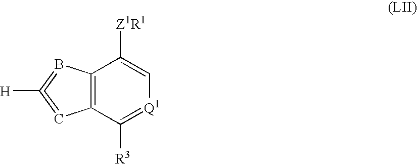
C12=C(C([R3])=[Q1]C=C1[Z1R1])C=C([H])=B2
